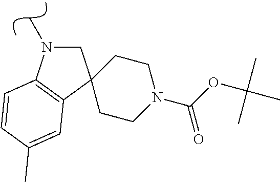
C1C2(C3=C(N1C)C=CC(C)=C3)CCN(C(OC(C)(C)C)=O)CC2
